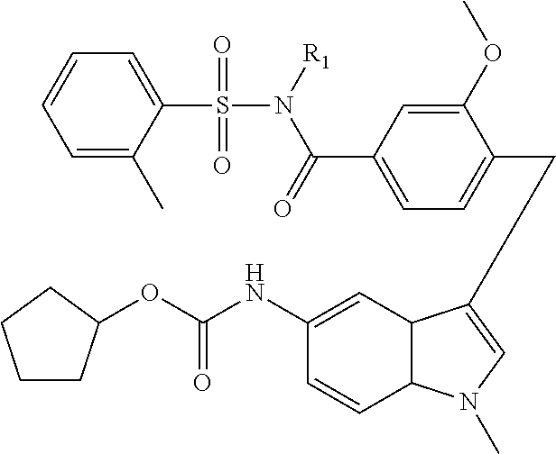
C1=C(C)C(S(N([R1])C(=O)C2=CC=C(CC3=CN(C)C4C3C=C(NC(OC3CCCC3)=O)C=C4)C(OC)=C2)(=O)=O)=CC=C1
